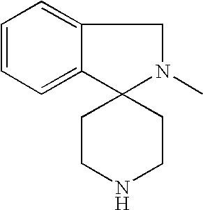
C12=CC=CC=C1C1(N(C)C2)CCNCC1
